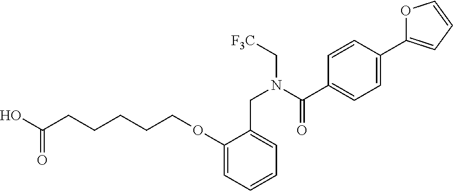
OC(CCCCCOC1=CC=CC=C1CN(C(C1=CC=C(C2=CC=CO2)C=C1)=O)C[F3C])=O
